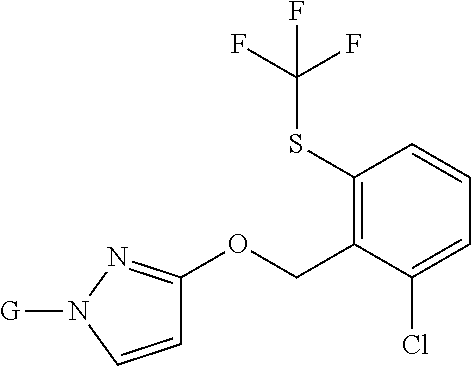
C1(SC(F)(F)F)=C(COC2=NN([G])C=C2)C(Cl)=CC=C1
